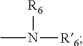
CN([R6])[R6]
